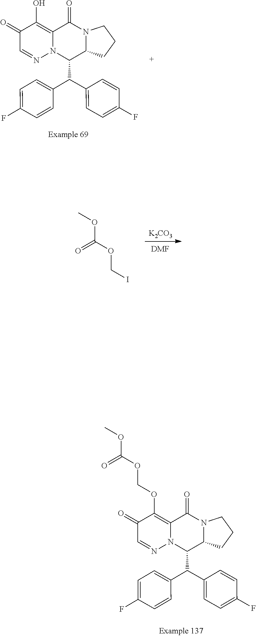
C1(=O)C=NN2C(=C1O)C(=O)N1C(C2C(C2=CC=C(F)C=C2)C2=CC=C(F)C=C2)CCC1.C1(=O)C=NN2C(=C1OCOC(OC)=O)C(=O)N1C(C2C(C2=CC=C(F)C=C2)C2=CC=C(F)C=C2)CCC1.[DMF].ICOC(OC)=O.[K2CO3]
